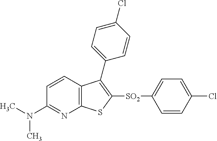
C1=CC2=C(N=C1N(C)C)SC([SO2]C1=CC=C(Cl)C=C1)=C2C1=CC=C(Cl)C=C1
